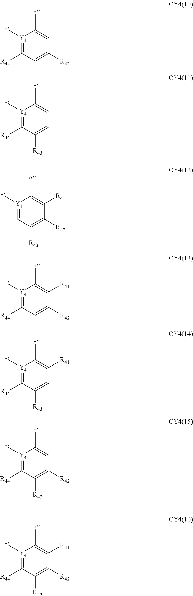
[Y4]1(C)=C([R44])C=C([R42])C=C1C.[Y4]1(C)=C([R44])C([R43])=CC=C1C.[Y4]1(C)=CC([R43])=C([R42])C([R41])=C1C.[Y4]1(C)=C([R44])C=C([R42])C([R41])=C1C.[Y4]1(C)=C([R44])C([R43])=CC([R41])=C1C.[Y4]1(C)=C([R44])C([R43])=C([R42])C=C1C.[Y4]1(C)=C([R44])C([R43])=C([R42])C([R41])=C1C
